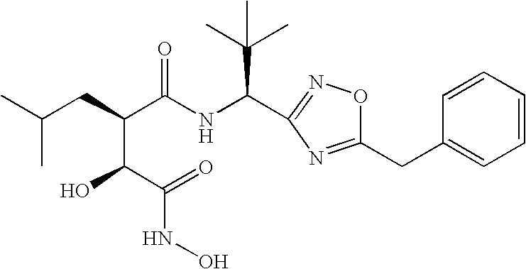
CC(CC(C(NC(C(C)(C)C)C1=NOC(CC2=CC=CC=C2)=N1)=O)C(O)C(=O)NO)C
